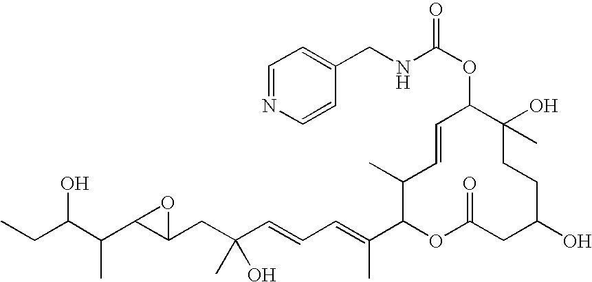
OC(C(C)C1C(CC(O)(C)C=CC=C(C)C2OC(=O)CC(O)CCC(C)(O)C(OC(NCC3=CC=NC=C3)=O)C=CC2C)O1)CC
